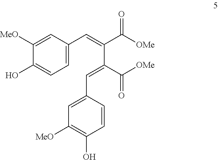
C1([MeO])=CC(C=C(C(C([OMe])=O)=CC2=CC([MeO])=C(O)C=C2)C([OMe])=O)=CC=C1O
